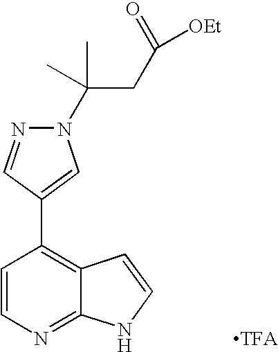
N1(C(CC([OEt])=O)(C)C)N=CC(C2=C3C(=NC=C2)NC=C3)=C1.[TFA]
